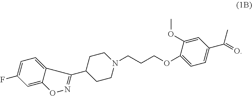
C1=C(F)C=C2C(=C1)C(C1CCN(CCCOC3=CC=C(C(=O)C)C=C3OC)CC1)=NO2
